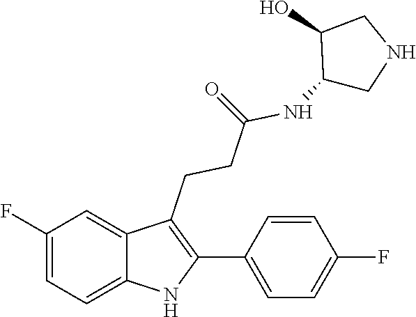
C1=CC(F)=CC=C1C1=C(CCC(=O)NC2CNCC2O)C2=CC(F)=CC=C2N1
